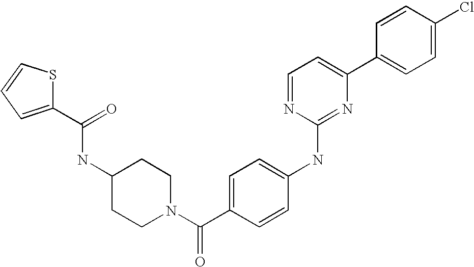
C1=CC(C2=CC=NC(NC3=CC=C(C(N4CCC(NC(C5=CC=CS5)=O)CC4)=O)C=C3)=N2)=CC=C1Cl
